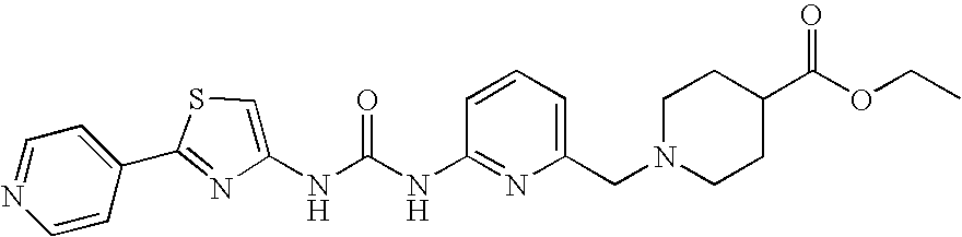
C1=CC(C2=NC(NC(NC3=NC(CN4CCC(C(OCC)=O)CC4)=CC=C3)=O)=CS2)=CC=N1
